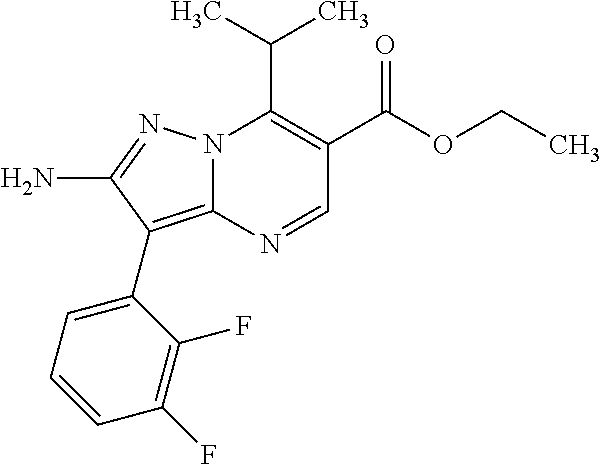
NC1=NN2C(=C1C1=CC=CC(F)=C1F)N=CC(C(OCC)=O)=C2C(C)C
